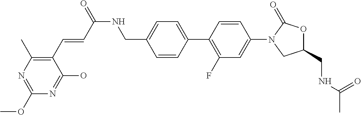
C1(CNC(=O)C=CC2=C(C)N=C(OC)N=C2O)=CC=C(C2=C(F)C=C(N3CC(CNC(C)=O)OC3=O)C=C2)C=C1
